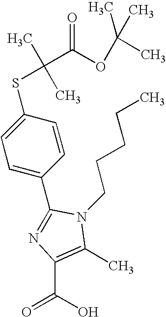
C1(C2=NC(C(O)=O)=C(C)N2CCCCC)=CC=C(SC(C)(C)C(OC(C)(C)C)=O)C=C1
